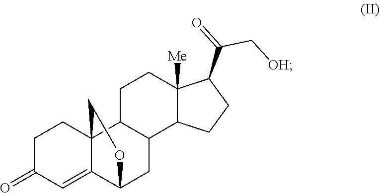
C1C(=O)C=C2C3(C1)C1C(CC2OC3)C2C([Me])(CC1)C(C(=O)C[OH])CC2
